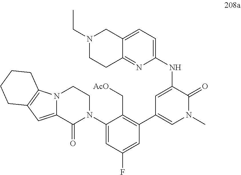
C1=C(NC2=CC=C3C(=N2)CCN(CC)C3)C(=O)N(C)C=C1C1=C(C[AcO])C(N2CCN3C(=CC4=C3CCCC4)C2=O)=CC(F)=C1
